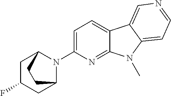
N1(C2=CC=C3C(=N2)N(C)C2=CC=NC=C32)C2CC(F)CC1CC2
